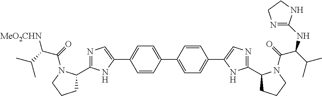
C1=CC(C2=CC=C(C3=CN=C(C4CCCN4C(=O)C(C(C)C)[MeO2CHN])N3)C=C2)=CC=C1C1=CN=C(C2CCCN2C(=O)C(C(C)C)NC2=NCCN2)N1
